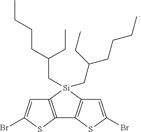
C12=C(SC(Br)=C1)C1=C([Si]2(CC(CCCC)CC)CC(CCCC)CC)C=C(Br)S1
